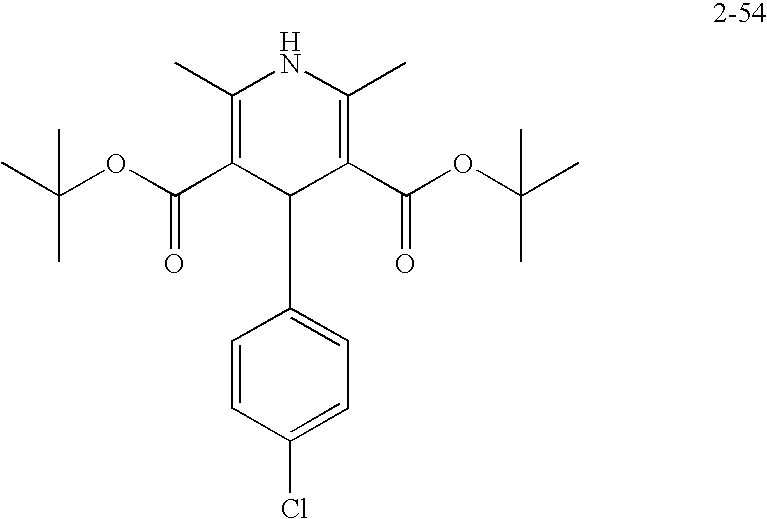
C1(C)=C(C(OC(C)(C)C)=O)C(C2=CC=C(Cl)C=C2)C(C(OC(C)(C)C)=O)=C(C)N1
